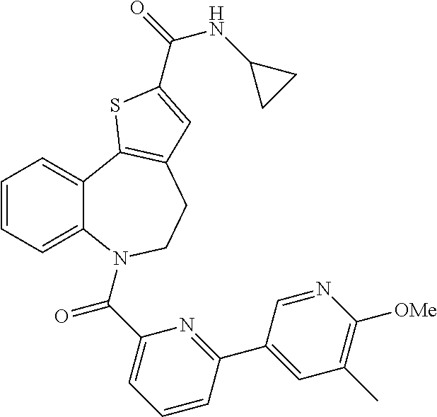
C1=CC=C2C(=C1)C1=C(CCN2C(C2=CC=CC(C3=CC(C)=C([OMe])N=C3)=N2)=O)C=C(C(=O)NC2CC2)S1
